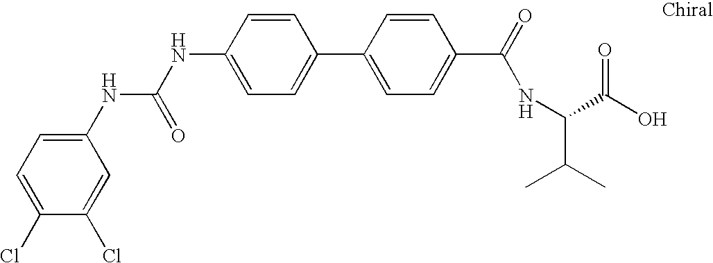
C1=C(NC(=O)NC2=CC=C(Cl)C(Cl)=C2)C=CC(C2=CC=C(C(=O)NC(C(C)C)C(O)=O)C=C2)=C1
